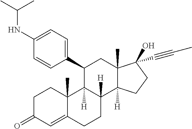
C1(C2C3([H])C([H])(C4([H])C(C)(C2)C(O)(C#CC)CC4)CCC2=CC(=O)CCC32C)=CC=C(NC(C)C)C=C1
